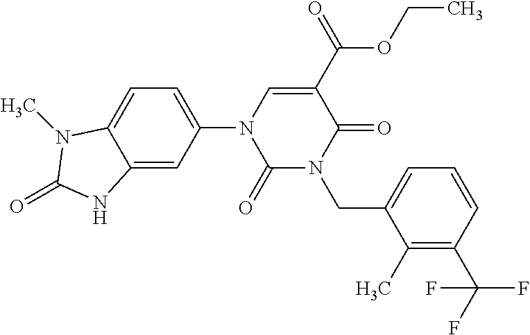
C1(=O)N(CC2=CC=CC(C(F)(F)F)=C2C)C(=O)C(C(OCC)=O)=CN1C1=CC=C2C(=C1)NC(=O)N2C
